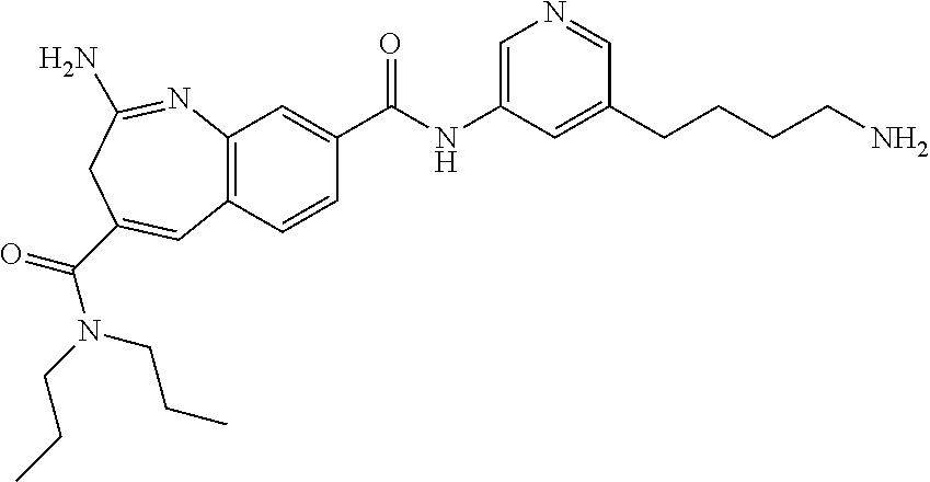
C1=C(NC(C2=CC3=C(C=C2)C=C(C(N(CCC)CCC)=O)CC(N)=N3)=O)C=C(CCCCN)C=N1
